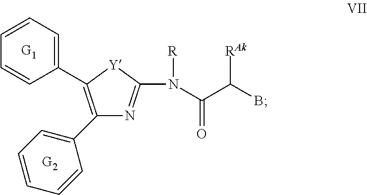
C1(C2=CC=CC=C2)=C(C2=CC=CC=C2)[Y]C(N(C(C(B)[RAk])=O)[R])=N1.[G2].[G1]
